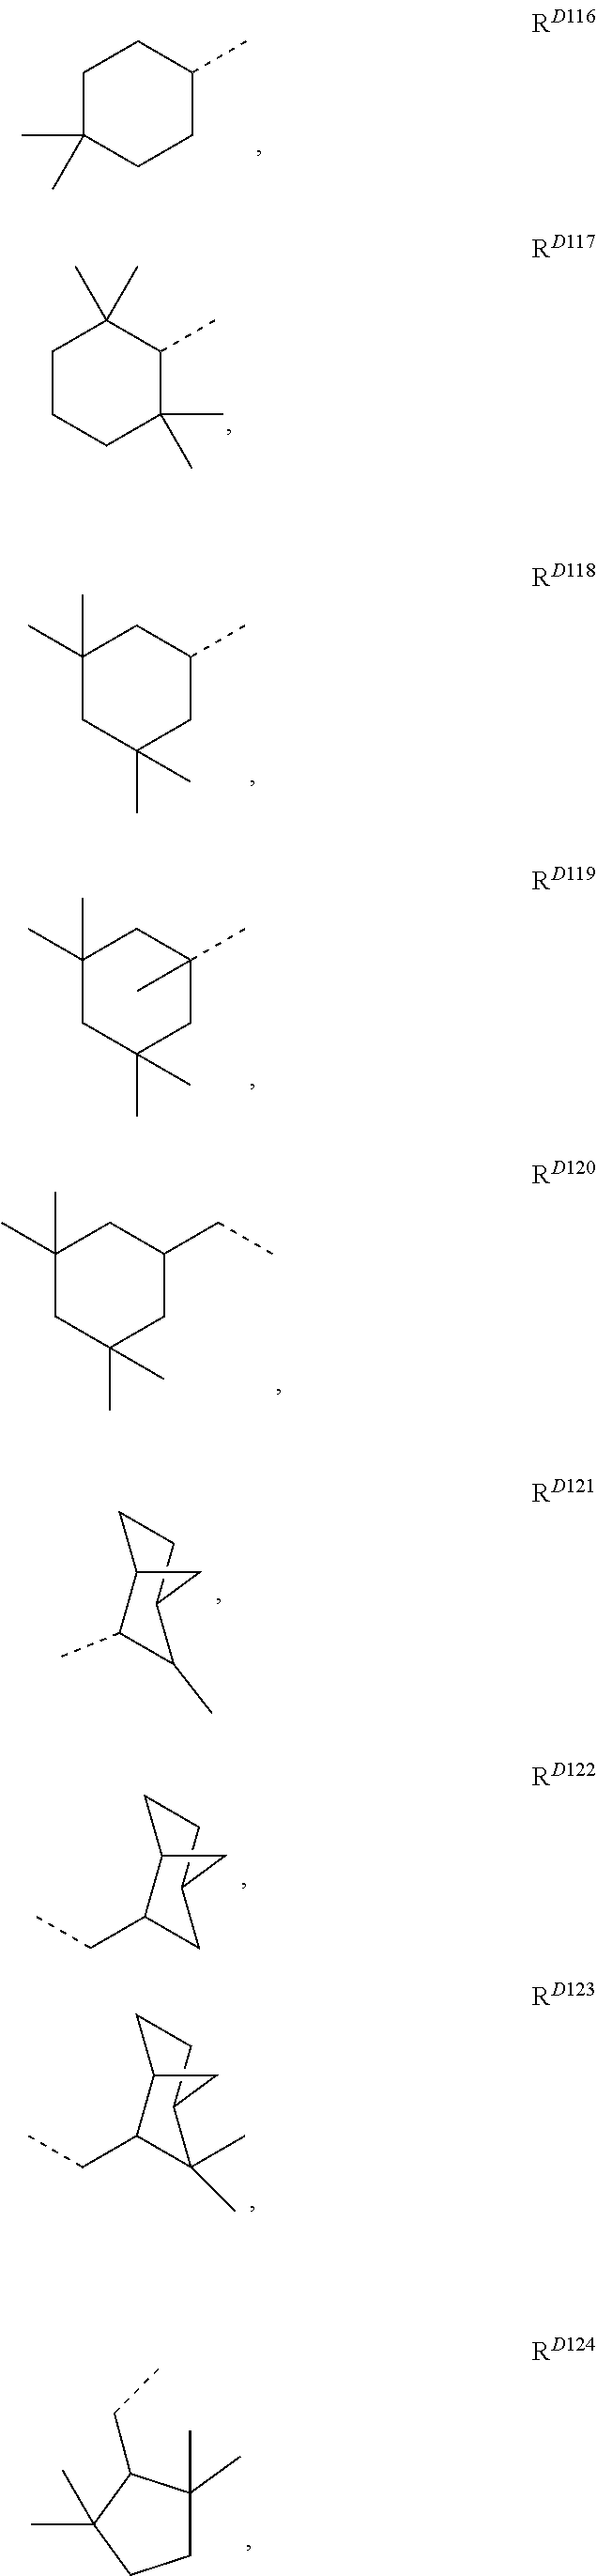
C1C(C)(C)CCC(C)C1.C1CCC(C)(C)C(C)C1(C)C.C1(C)(C)CC(C)(C)CC(C)C1.C1(C)(C)CC(C)(C)CC(C)(C)C1.C1(C)(C)CC(C)(C)CC(CC)C1.C1CC2C(C)C(C)C1C2.C1CC2C(CC)CC1C2.C1CC2C(CC)C(C)(C)C1C2.C1C(C)(C)C(CC)C(C)(C)C1
